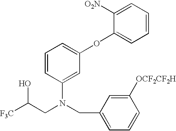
[F3C]C(CN(CC1=CC=CC([OCF2CF2H])=C1)C1=CC(OC2=CC=CC=C2[O2N])=CC=C1)O
